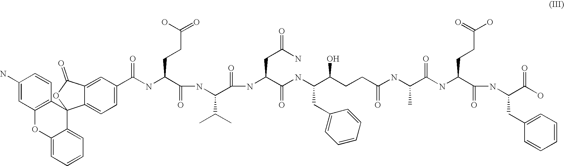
C1(N)=CC2=C(C=C1)C1(C3=CC=CC=C3O2)C2=CC=C(C(NC(C(NC(C(NC(C(NC(C(CCC(NC(C(NC(C(=O)NC(C(O)=O)CC3=CC=CC=C3)CCC(=O)O)=O)C)=O)O)CC3=CC=CC=C3)=O)CC(N)=O)=O)C(C)C)=O)CCC(O)=O)=O)C=C2C(=O)O1
